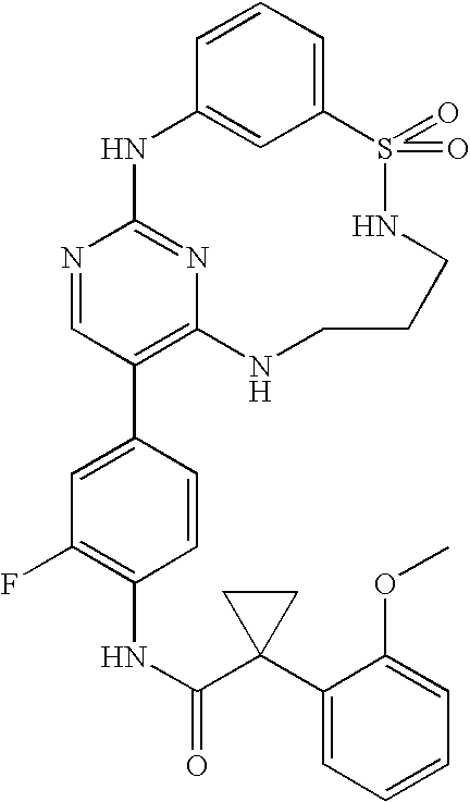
C12=CC=CC(=C1)NC1=NC(=C(C3=CC(F)=C(NC(=O)C4(C5=CC=CC=C5OC)CC4)C=C3)C=N1)NCCCNS2(=O)=O
